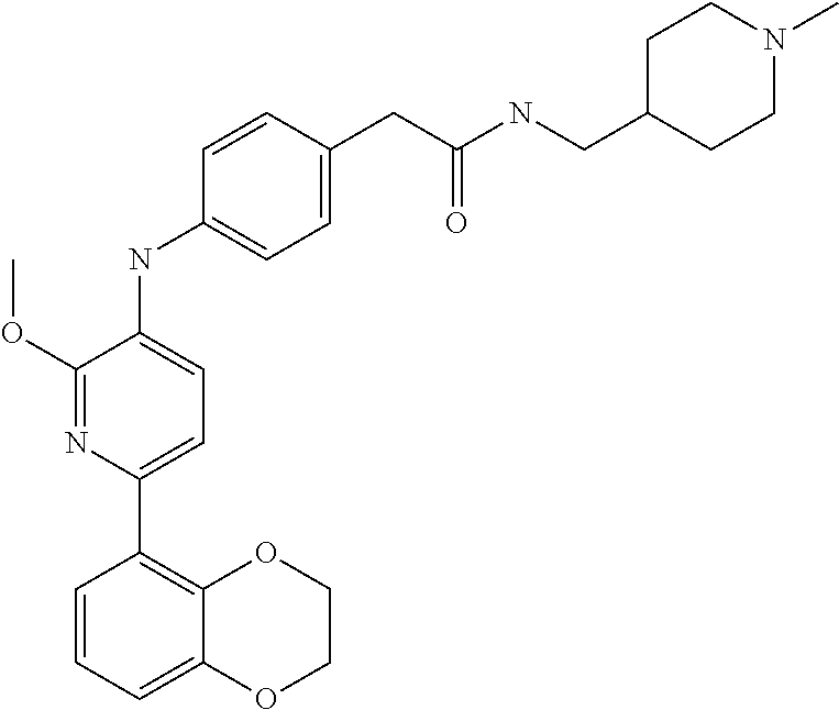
C1=CC=C2C(=C1C1=CC=C(NC3=CC=C(CC(NCC4CCN(C)CC4)=O)C=C3)C(OC)=N1)OCCO2
